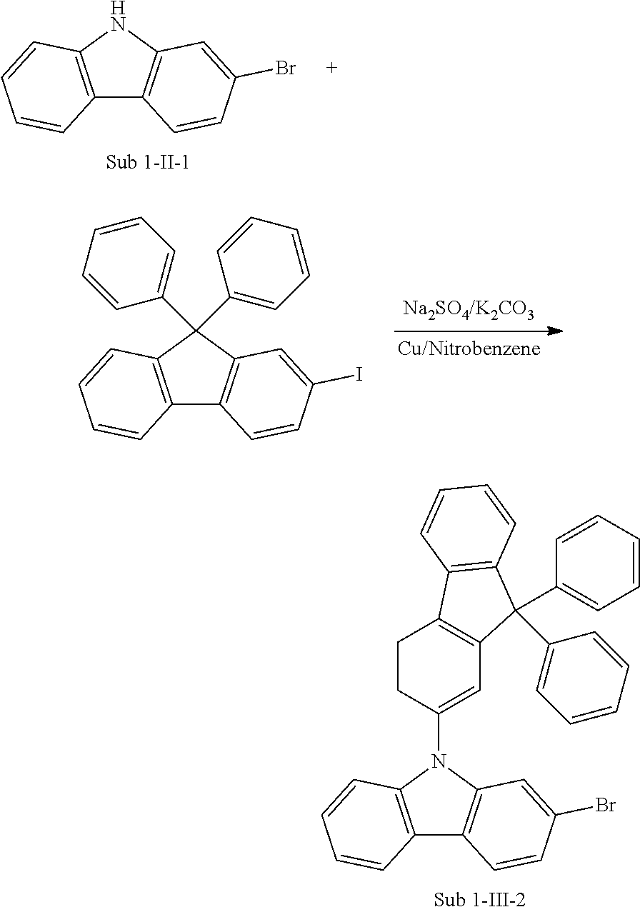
C12=C(NC3=C1C=CC(Br)=C3)C=CC=C2.C12=C(C(C3=CC=CC=C3)(C3=CC=CC=C3)C3=C1C=CC(I)=C3)C=CC=C2.C12=C(N(C3=CC4=C(CC3)C3=C(C4(C4=CC=CC=C4)C4=CC=CC=C4)C=CC=C3)C3=C1C=CC(Br)=C3)C=CC=C2
